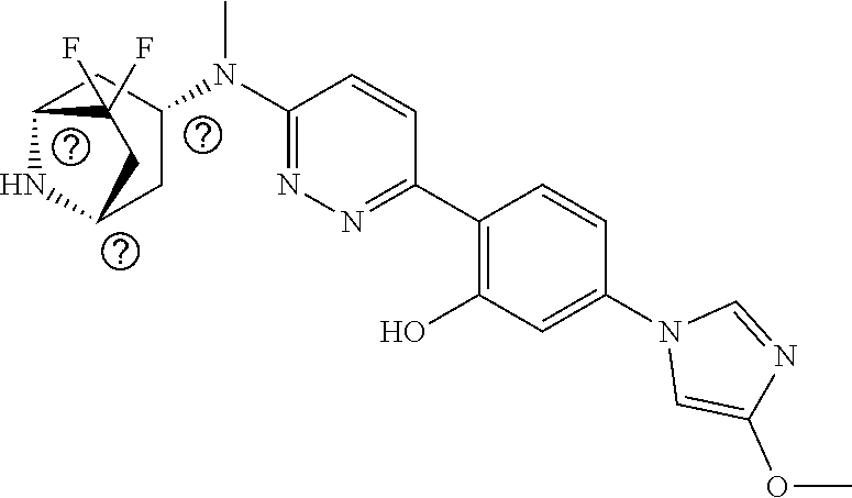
C1(N(C2CC3NC(C2)CC3(F)F)C)=NN=C(C2=C(O)C=C(N3C=C(OC)N=C3)C=C2)C=C1
